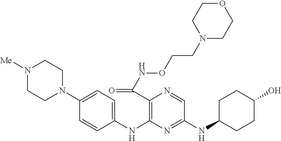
C1(NC2=C(C(NOCCN3CCOCC3)=O)N=CC(NC3CCC(O)CC3)=N2)=CC=C(N2CCN([Me])CC2)C=C1
